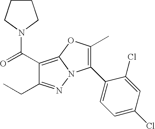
C1(C(=O)N2CCCC2)=C2N(N=C1CC)C(C1=CC=C(Cl)C=C1Cl)=C(C)O2
